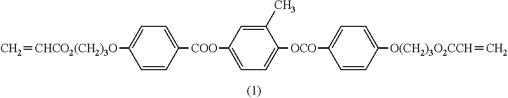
C1=CC([COO]C2=CC=C([OCO]C3=CC=C([O(CH2)3O2CCH]=C)C=C3)C(C)=C2)=CC=C1[CHCO2(CH2)3O]=C
